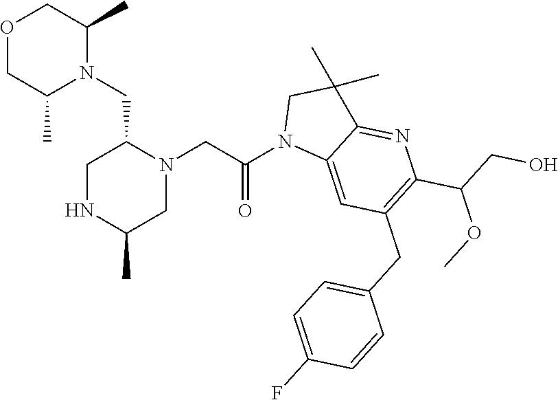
O1CC(C)N(CC2N(CC(N3C4=CC(CC5=CC=C(F)C=C5)=C(C(OC)CO)N=C4C(C)(C)C3)=O)CC(C)NC2)C(C)C1
